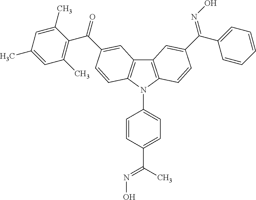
C12=C(N(C3=CC=C(C(=NO)C)C=C3)C3=C1C=C(C(C1=C(C)C=C(C)C=C1C)=O)C=C3)C=CC(C(=NO)C1=CC=CC=C1)=C2
